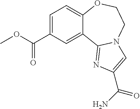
C1=C(C(OC)=O)C=C2C(=C1)OCCN1C2=NC(C(N)=O)=C1
